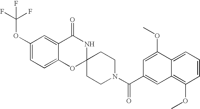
C1(OC(F)(F)F)=CC=C2C(=C1)C(=O)NC1(O2)CCN(C(=O)C2=CC3=C(OC)C=CC=C3C(OC)=C2)CC1
